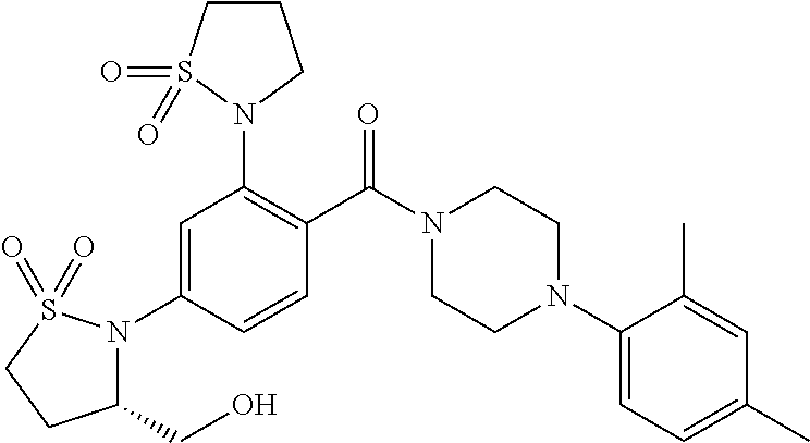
C1=C(N2C(CO)CCS2(=O)=O)C=CC(C(N2CCN(C3=CC=C(C)C=C3C)CC2)=O)=C1N1S(=O)(=O)CCC1
